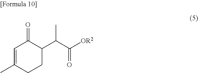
C1=C(C)CCC(C(C)C(=O)[OR2])C1=O
